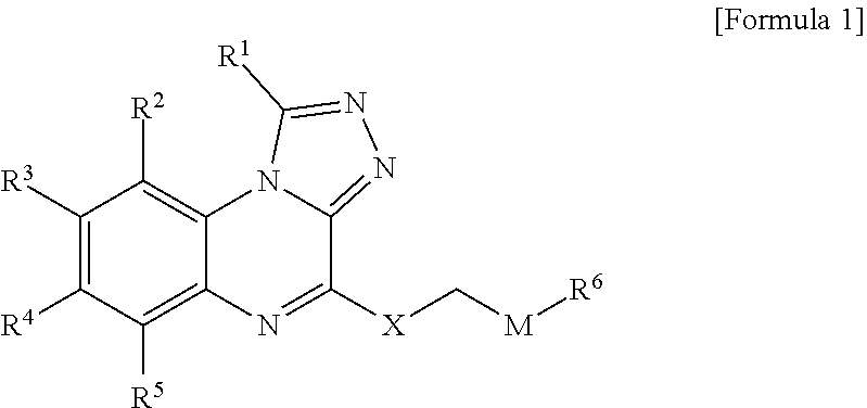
C1([R3])=C([R4])C([R5])=C2C(=C1[R2])N1C(=NN=C1[R1])C([X]C[M][R6])=N2
